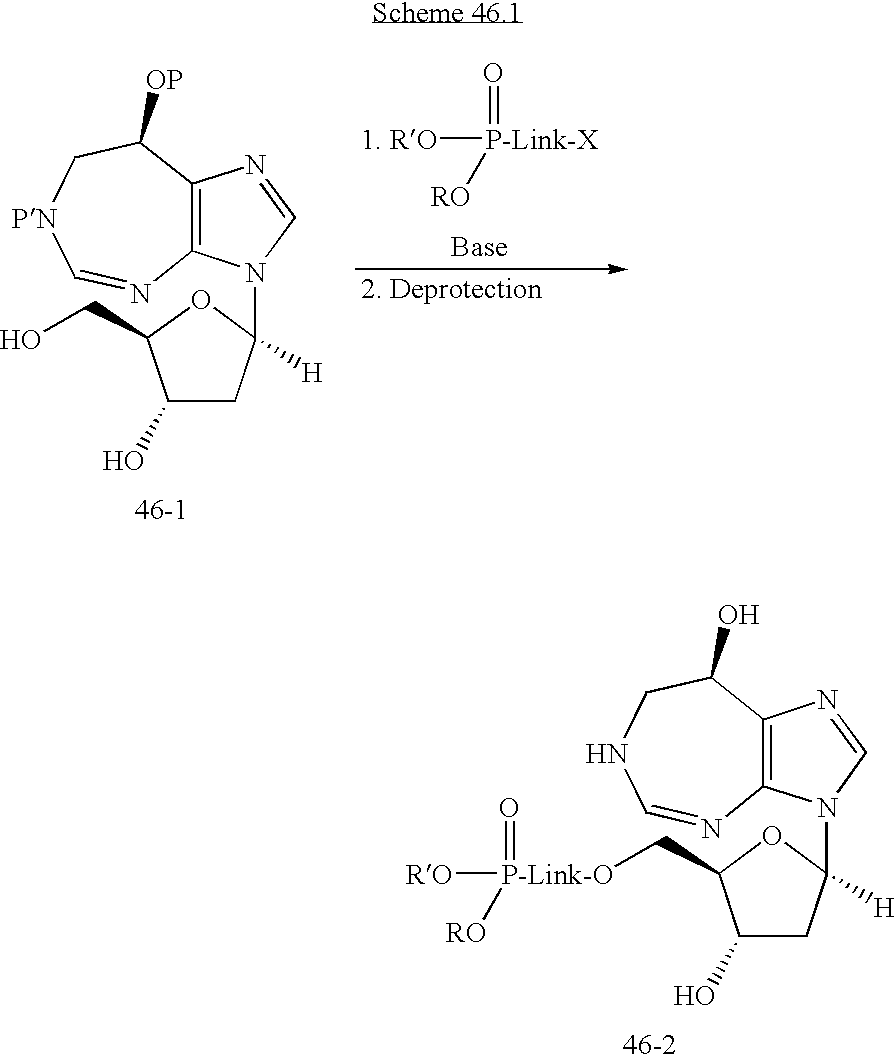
[RO][P-Link-X](=O)[RO].C1(O)CC(N2C3=C(N=C2)C([OP])C[PN]C=N3)([H])OC1CO.C1(O)CC(N2C3=C(N=C2)C(O)CNC=N3)([H])OC1C[P-Link-O]([RO])(=O)[RO]
